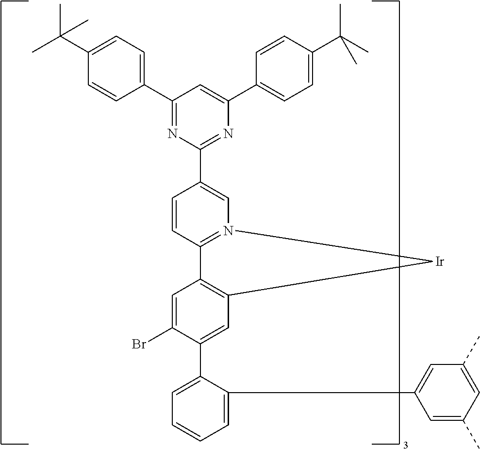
C1(C2=CC=C(C(C)(C)C)C=C2)=NC(C2=CN3=C(C=C2)C2=C(C=C(C4=CC=CC=C4C4=CC(C)=CC(C)=C4)C(Br)=C2)[Ir]3)=NC(C2=CC=C(C(C)(C)C)C=C2)=C1
